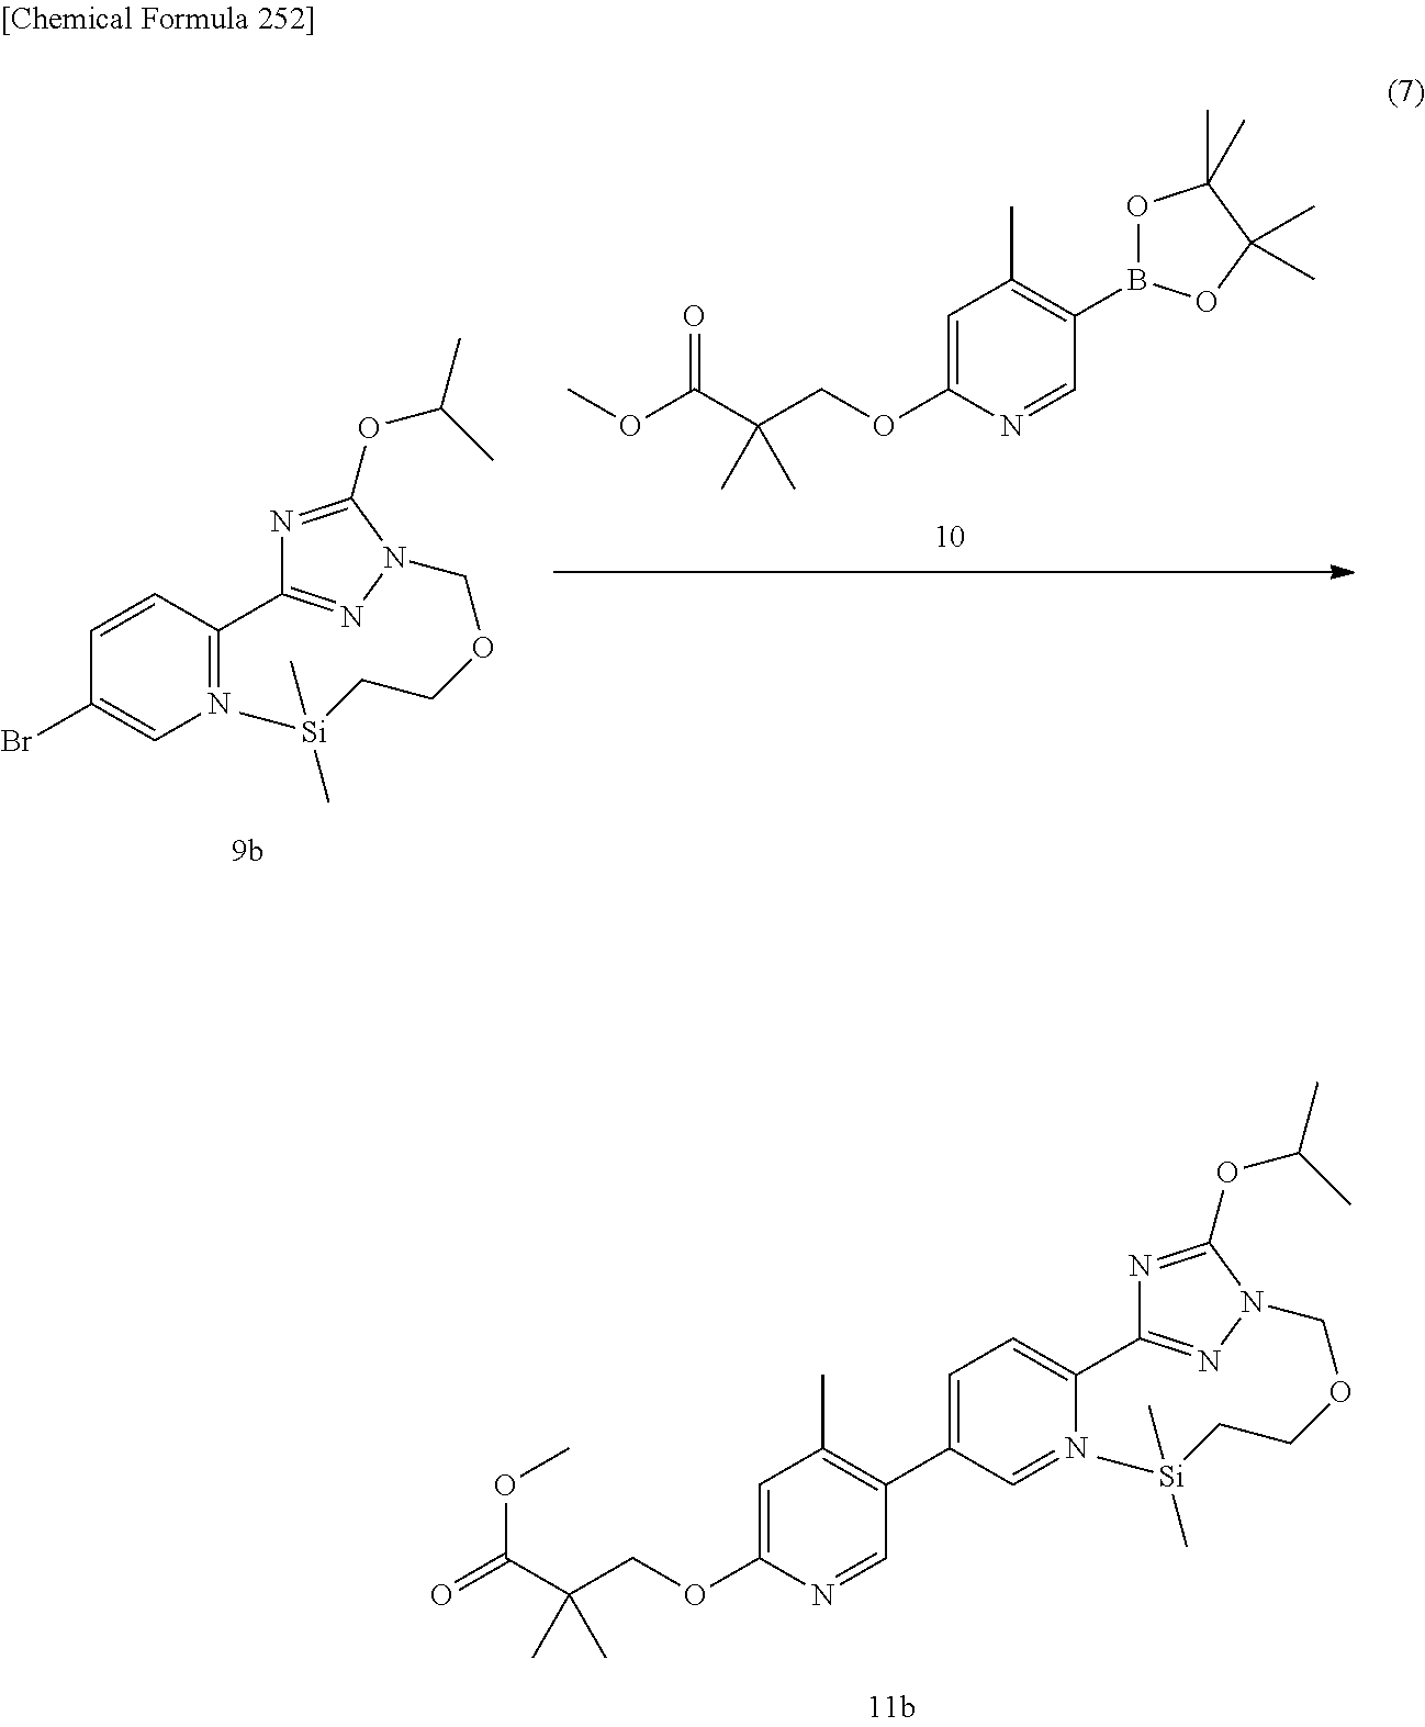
C1(C2=C(C)C=C(OCC(C(=O)OC)(C)C)N=C2)=CC=C(C2=NN(COCC[Si](C)(C)C)C(OC(C)C)=N2)N=C1.C1(Br)=CN=C(C2=NN(COCC[Si](C)(C)C)C(OC(C)C)=N2)C=C1.B1(C2=C(C)C=C(OCC(C(OC)=O)(C)C)N=C2)OC(C)(C)C(C)(C)O1
